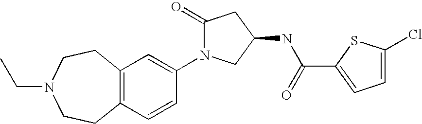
C12=C(C=CC(N3C(=O)CC(NC(=O)C4=CC=C(Cl)S4)C3)=C1)CCN(CC)CC2
